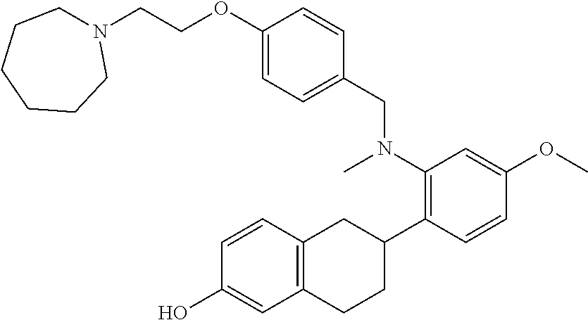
N1(CCOC2=CC=C(CN(C)C3=C(C4CC5=C(CC4)C=C(O)C=C5)C=CC(OC)=C3)C=C2)CCCCCC1
